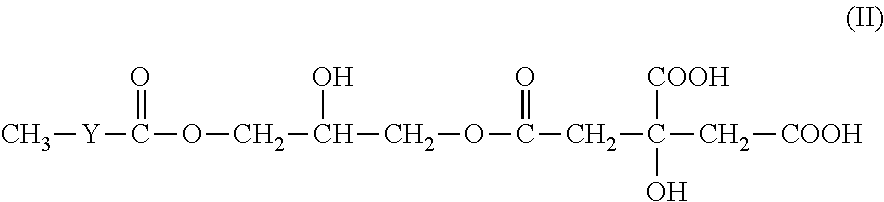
C[Y]C(=O)OCC(O)COC(CC([COOH])(O)C[COOH])=O
